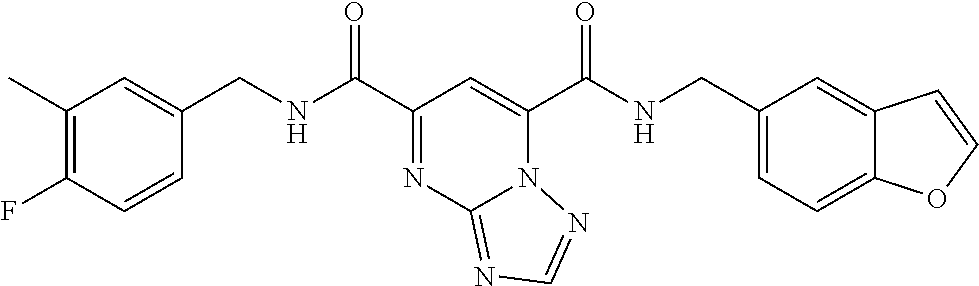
C1(C)=C(F)C=CC(CNC(C2=NC3=NC=NN3C(C(NCC3=CC=C4C(=C3)C=CO4)=O)=C2)=O)=C1
